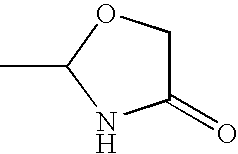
CC1NC(=O)CO1
